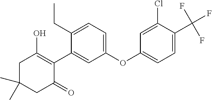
C1C(C)(C)CC(=O)C(C2=CC(OC3=CC=C(C(F)(F)F)C(Cl)=C3)=CC=C2CC)=C1O
